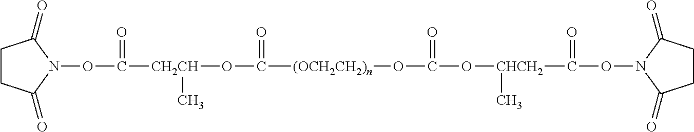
C1CC(=O)N(OC([CH2CH](OC(=O)[(OCH2CH2)n]OC(=O)O[CHCH2](C)C(=O)ON2C(=O)CCC2=O)C)=O)C1=O
